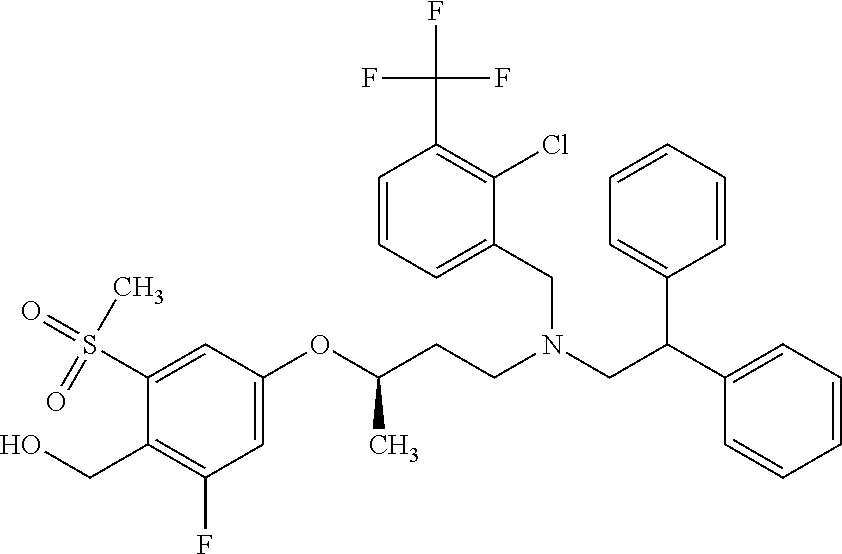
O(C(CCN(CC(C1=CC=CC=C1)C1=CC=CC=C1)CC1=CC=CC(C(F)(F)F)=C1Cl)C)C1=CC(F)=C(CO)C(S(=O)(C)=O)=C1
